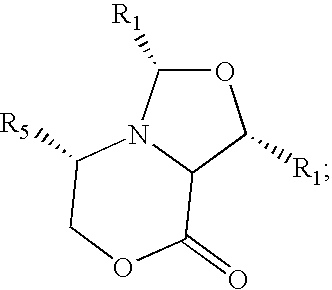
O1C([R1])N2C(C1[R1])C(=O)OCC2[R5]
